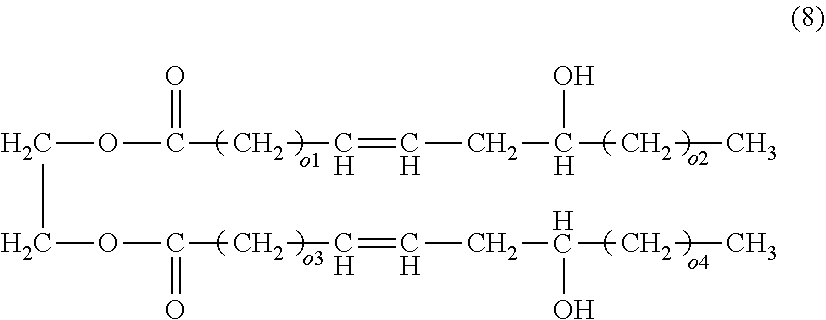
C(OC(=O)CC=CCC(O)CC)COC(=O)CC=CCC(O)CC
